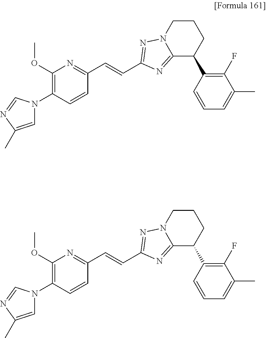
C1CN2C(=NC(C=CC3=NC(OC)=C(N4C=C(C)N=C4)C=C3)=N2)C(C2=C(F)C(C)=CC=C2)C1.C1CN2C(=NC(C=CC3=NC(OC)=C(N4C=C(C)N=C4)C=C3)=N2)C(C2=C(F)C(C)=CC=C2)C1
